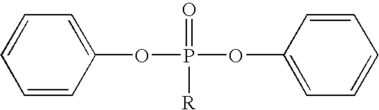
C1=CC=C(OP(OC2=CC=CC=C2)(=O)[R])C=C1
